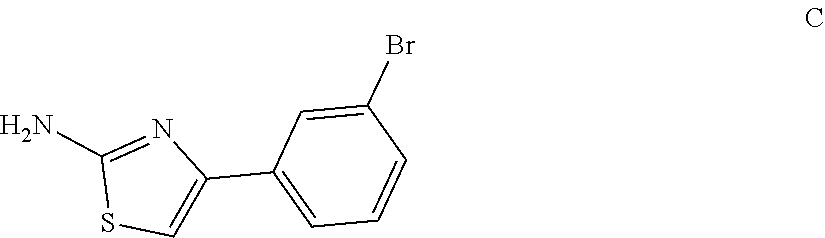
C1(N)=NC(C2=CC=CC(Br)=C2)=CS1
